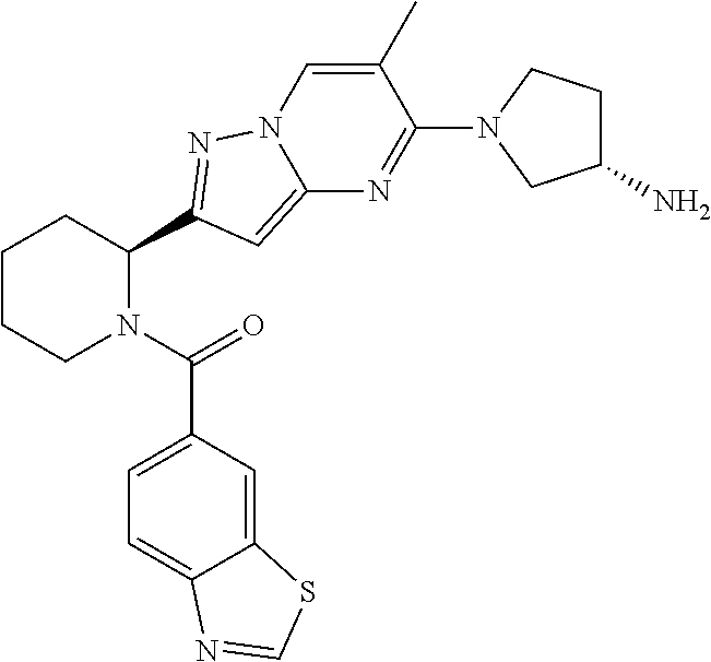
C1CCN(C(=O)C2=CC=C3C(=C2)SC=N3)C(C2=NN3C=C(C)C(N4CC(N)CC4)=NC3=C2)C1
